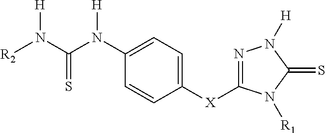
C1([X]C2=NN([H])C(=S)N2[R1])=CC=C(N(C(N([R2])[H])=S)[H])C=C1
